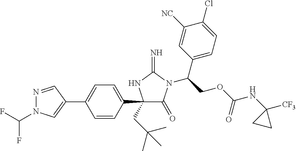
N1=CC(C2=CC=C(C3(CC(C)(C)C)C(=O)N(C(COC(NC4([CF3])CC4)=O)C4=CC=C(Cl)C([NC])=C4)C(=N)N3)C=C2)=CN1C(F)F
